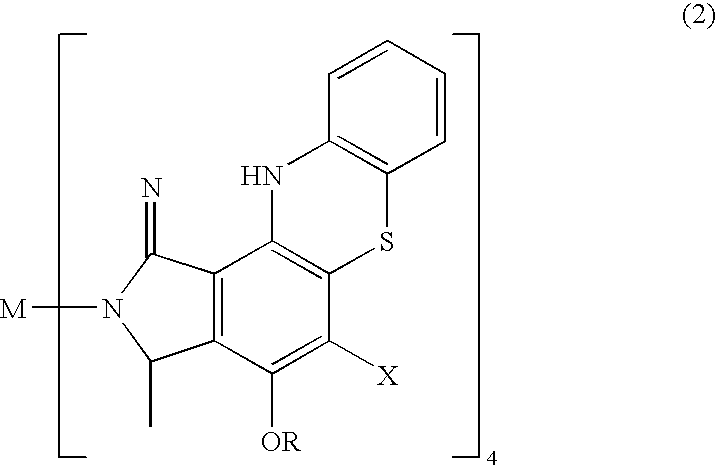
C12=C(C([OR])=C([X])C3=C1NC1=C(S3)C=CC=C1)C(C)N([M])C2=N
